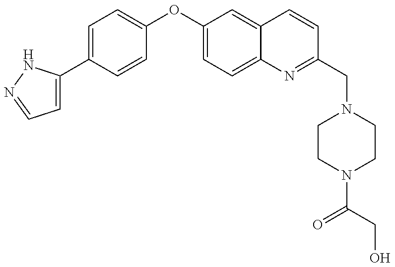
C1=C(C2=CC=C(OC3=CC=C4C(=C3)C=CC(CN3CCN(C(=O)CO)CC3)=N4)C=C2)NN=C1
